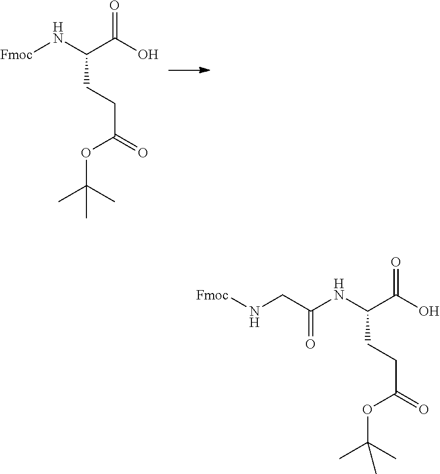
O=C(O)C(N[Fmoc])CCC(=O)OC(C)(C)C.O=C(O)C(NC(CN[Fmoc])=O)CCC(=O)OC(C)(C)C
